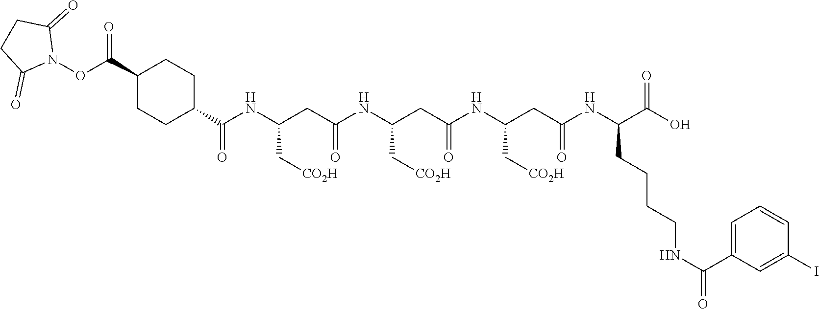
C1C(=O)N(OC(C2CCC(C(NC(C[CO2H])CC(NC(C[CO2H])CC(NC(C[CO2H])CC(NC(CCCCNC(C3=CC=CC(I)=C3)=O)C(=O)O)=O)=O)=O)=O)CC2)=O)C(=O)C1
